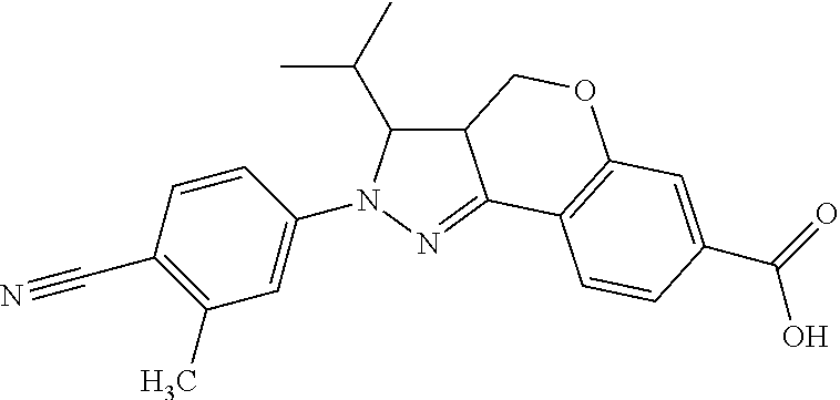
C1=CC(C#N)=C(C)C=C1N1C(C(C)C)C2C(=N1)C1=C(OC2)C=C(C(=O)O)C=C1
